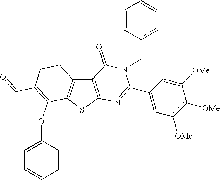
C12=C(SC3=C1CCC(C=O)=C3OC1=CC=CC=C1)N=C(C1=CC([OMe])=C([OMe])C([OMe])=C1)N(CC1=CC=CC=C1)C2=O
